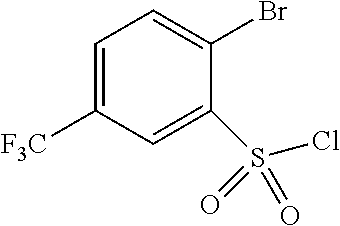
C1=C([F3C])C=C(S(Cl)(=O)=O)C(Br)=C1
